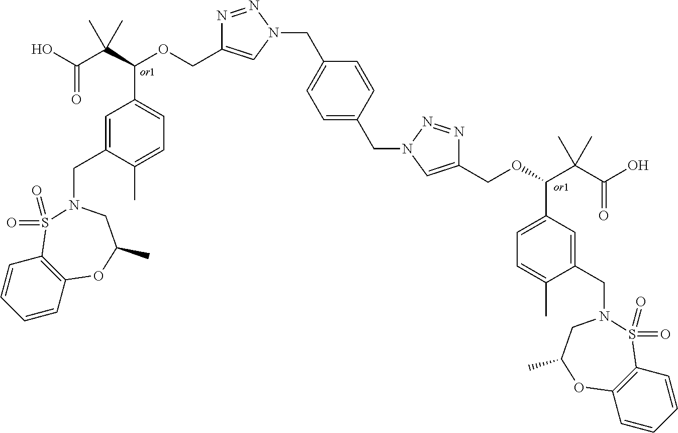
C1(COC(C(C(=O)O)(C)C)C2=CC=C(C)C(CN3S(=O)(=O)C4=C(C=CC=C4)OC(C)C3)=C2)=CN(CC2=CC=C(CN3C=C(COC(C(C(=O)O)(C)C)C4=CC=C(C)C(CN5S(=O)(=O)C6=C(C=CC=C6)OC(C)C5)=C4)N=N3)C=C2)N=N1
